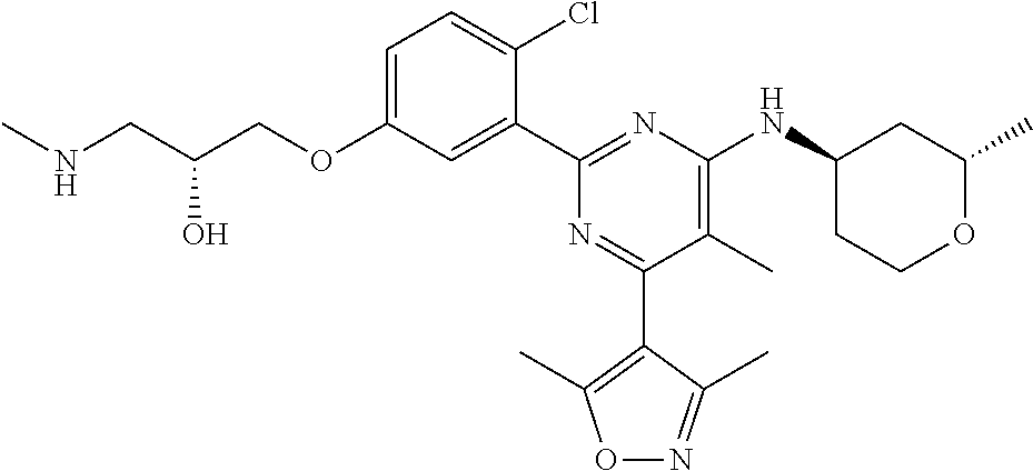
C1=C(OCC(CNC)O)C=C(C2=NC(NC3CCOC(C)C3)=C(C)C(C3=C(C)ON=C3C)=N2)C(Cl)=C1
